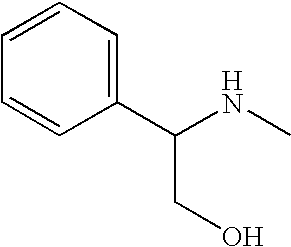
C1(C(NC)CO)=CC=CC=C1
